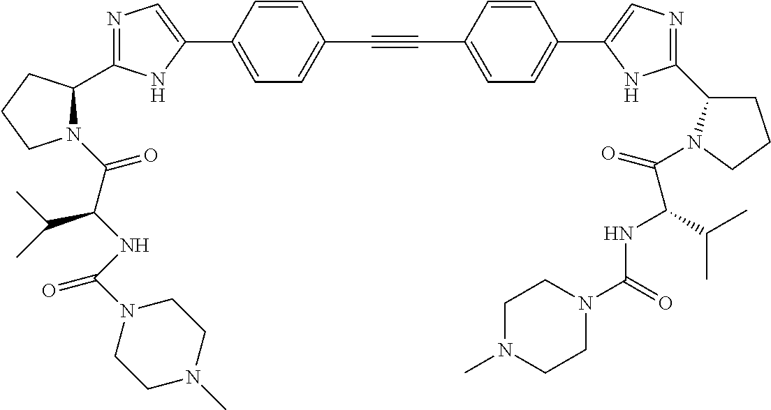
N1=C(C2N(C(C(NC(N3CCN(C)CC3)=O)C(C)C)=O)CCC2)NC(C2=CC=C(C#CC3=CC=C(C4=CN=C(C5CCCN5C(=O)C(C(C)C)NC(N5CCN(C)CC5)=O)N4)C=C3)C=C2)=C1
